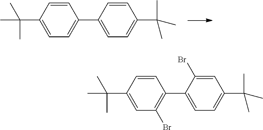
C1=CC(C(C)(C)C)=CC=C1C1=CC=C(C(C)(C)C)C=C1.C1=CC(C(C)(C)C)=CC(Br)=C1C1=CC=C(C(C)(C)C)C=C1Br
